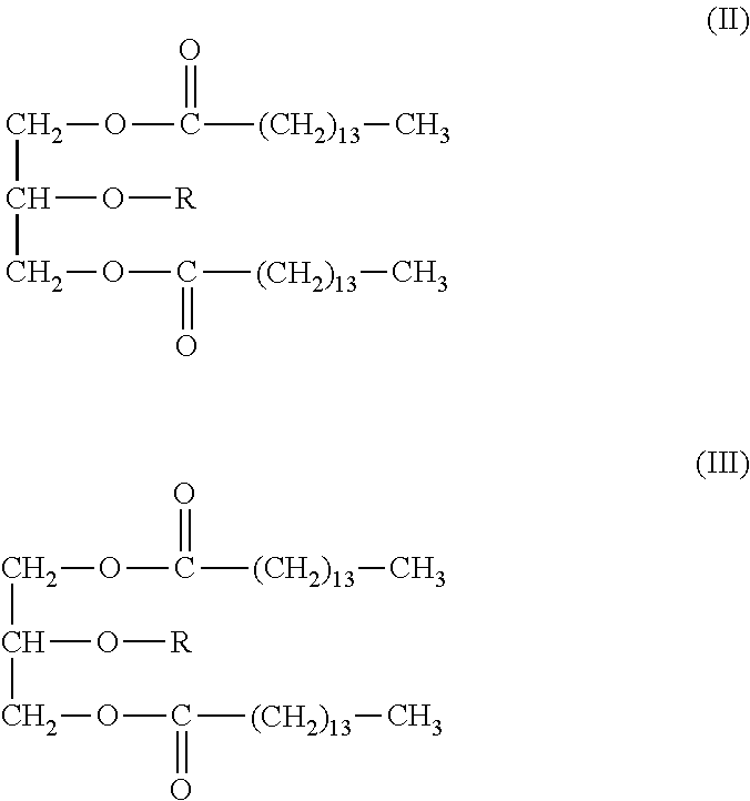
C(OC([(CH2)13]C)=O)C(COC(=O)[(CH2)13]C)O[R].C(OC([(CH2)13]C)=O)C(COC(=O)[(CH2)13]C)O[R]
